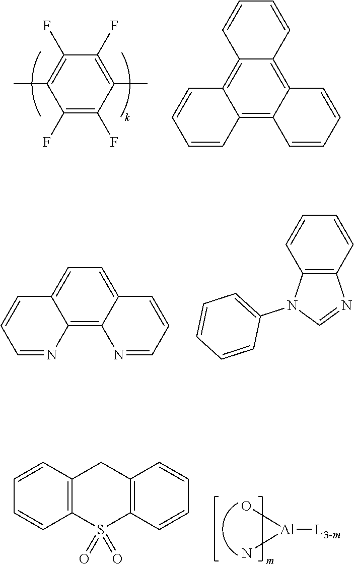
C1(C)=C(F)C(F)=C(C)C(F)=C1F.C1=CC=CC2=C3C(=C4C(=C12)C=CC=C4)C=CC=C3.C12=CC=C3C=CC=NC3=C1N=CC=C2.C1=CC=CC2=C1N(C1=CC=CC=C1)C=N2.[Al]([L3-m])(O)N.S1(=O)(=O)C2=C(C=CC=C2)CC2=C1C=CC=C2
